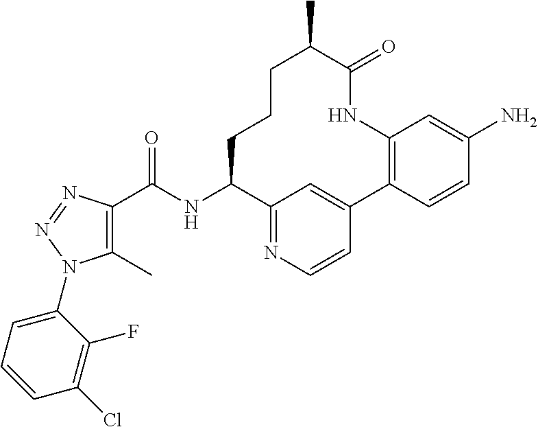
C1(C)=C(C(NC2C3=NC=CC(=C3)C3=C(NC(=O)C(C)CCC2)C=C(N)C=C3)=O)N=NN1C1=CC=CC(Cl)=C1F
